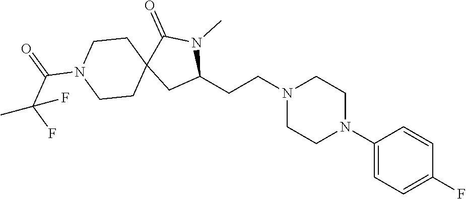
C1(CCN2CCN(C3=CC=C(F)C=C3)CC2)N(C)C(=O)C2(C1)CCN(C(=O)C(F)(F)C)CC2
